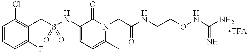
C1=CC=C(F)C(CS(NC2=CC=C(C)N(CC(NCCONC(N)=N)=O)C2=O)(=O)=O)=C1Cl
